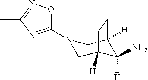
C1(N2CC3([H])C([H])(N)C([H])(C2)CC3)=NC(C)=NO1
